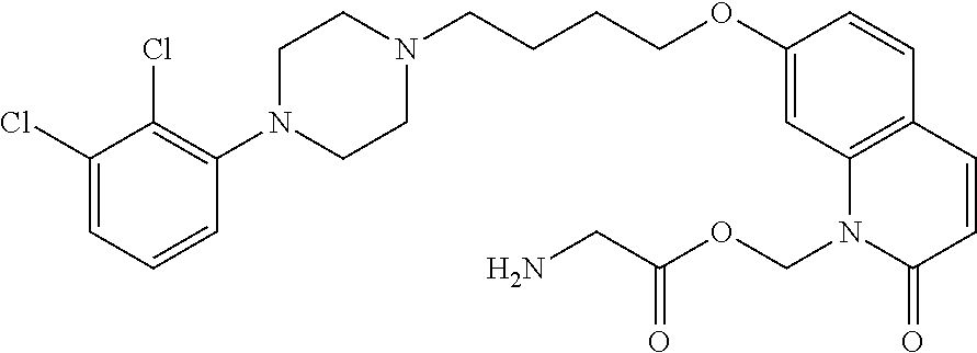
C1(Cl)=CC=CC(N2CCN(CCCCOC3=CC4=C(C=C3)C=CC(=O)N4COC(=O)CN)CC2)=C1Cl
